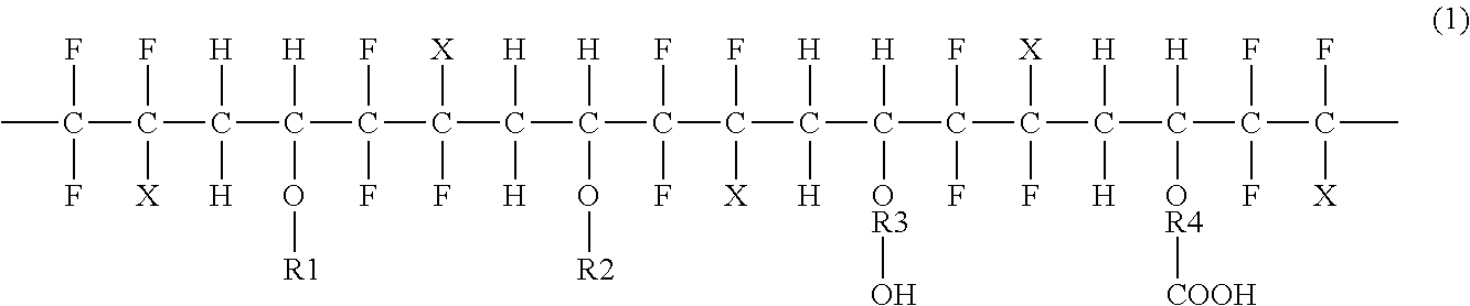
CC(C(C(C(C(C(C(C(C(C(C(C(C(C(C(C(C(C(C)(F)[X])(F)F)([H])[OR4][COOH])([H])[H])([X])F)(F)F)([H])[OR3]O)([H])[H])(F)[X])(F)F)([H])O[R2])([H])[H])([X])F)(F)F)([H])O[R1])([H])[H])(F)[X])(F)F
